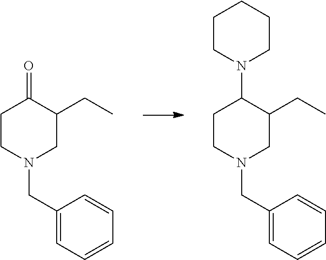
C1CN(CC2=CC=CC=C2)CC(CC)C1N1CCCCC1.C1CN(CC2=CC=CC=C2)CC(CC)C1=O
